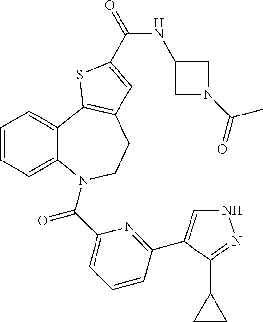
C1=CC=C2C(=C1)C1=C(CCN2C(C2=CC=CC(C3=CNN=C3C3CC3)=N2)=O)C=C(C(NC2CN(C(=O)C)C2)=O)S1
